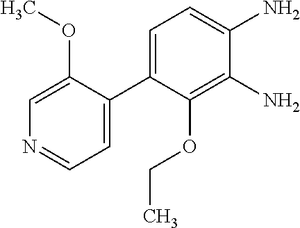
C1=C(C2=CC=NC=C2OC)C(OCC)=C(N)C(N)=C1
